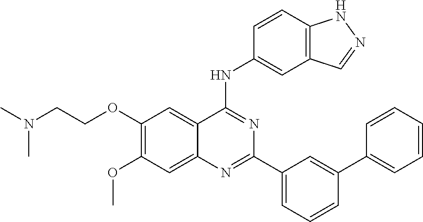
C1(OCCN(C)C)=C(OC)C=C2C(=C1)C(NC1=CC3=C(C=C1)NN=C3)=NC(C1=CC=CC(C3=CC=CC=C3)=C1)=N2
